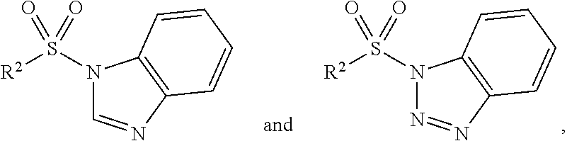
N1(S([R2])(=O)=O)N=NC2=C1C=CC=C2.N1(S([R2])(=O)=O)C=NC2=C1C=CC=C2
